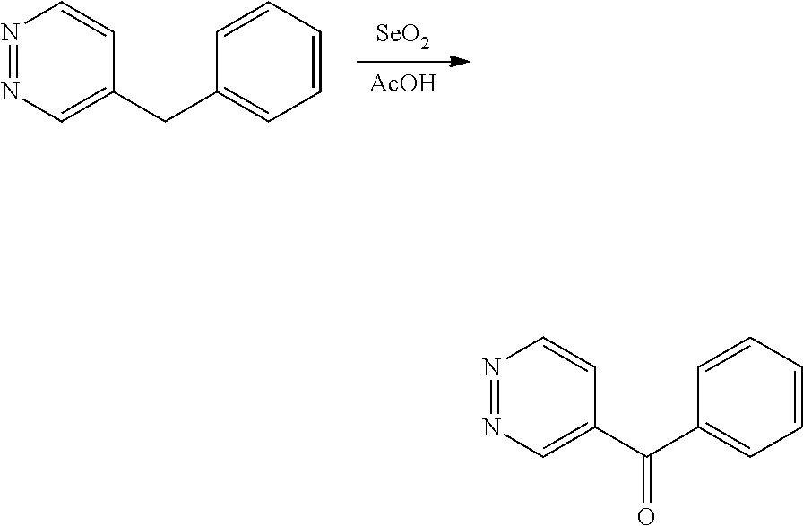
[SeO2].[AcOH].N1=NC=C(CC2=CC=CC=C2)C=C1.N1=NC=C(C(C2=CC=CC=C2)=O)C=C1
